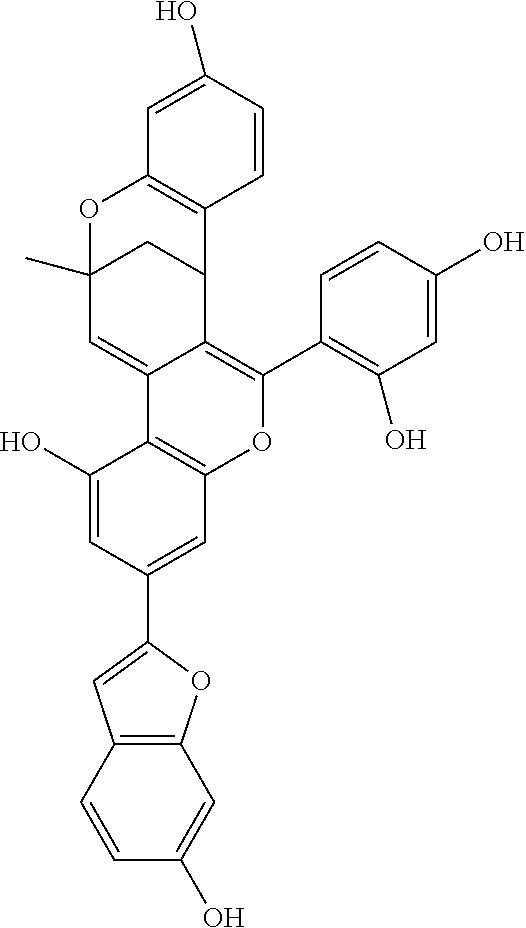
C12=C(C=CC(O)=C1)C=C(C1=CC3=C(C(O)=C1)C1=CC4(C)CC(C1=C(C1=C(O)C=C(O)C=C1)O3)C1=C(O4)C=C(O)C=C1)O2
